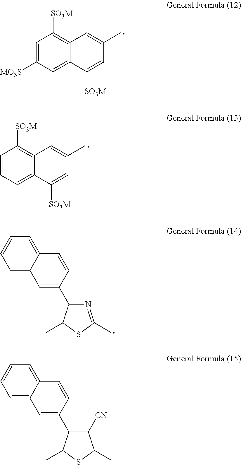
C1=C([MO3S])C=C2C(=C1[SO3M])C=C(C)C=C2[SO3M].C1=CC=C2C(=C1[SO3M])C=C(C)C=C2[SO3M].C12=CC=CC=C1C=C(C1N=C(C)SC1C)C=C2.C12=CC=CC=C1C=C(C1C([CN])C(C)SC1C)C=C2
